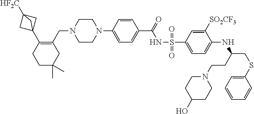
C1=CC=CC(SCC(NC2=CC=C(S(=O)(NC(C3=CC=C(N4CCN(CC5=C(C67CC([HF2C])(C6)C7)CCC(C)(C)C5)CC4)C=C3)=O)=O)C=C2[SO2CF3])CCN2CCC(O)CC2)=C1
